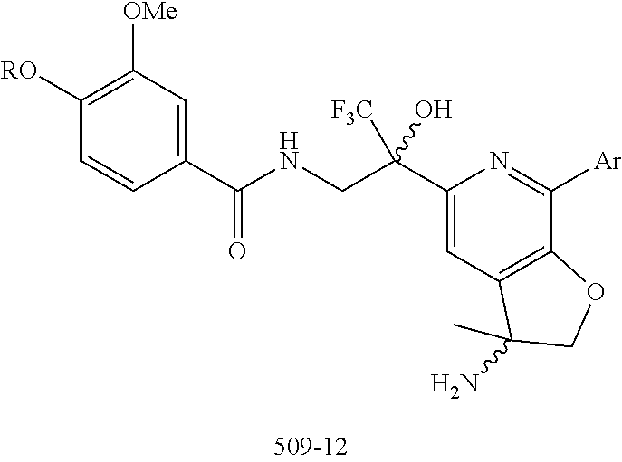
C1(C(CNC(C2=CC([OMe])=C([RO])C=C2)=O)(O)[F3C])=CC2=C(C([Ar])=N1)OCC2(N)C
